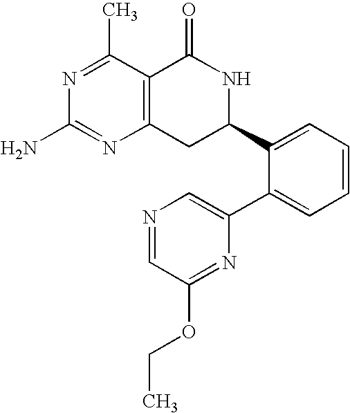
C12=C(C(C)=NC(N)=N1)C(=O)NC(C1=CC=CC=C1C1=CN=CC(OCC)=N1)C2
